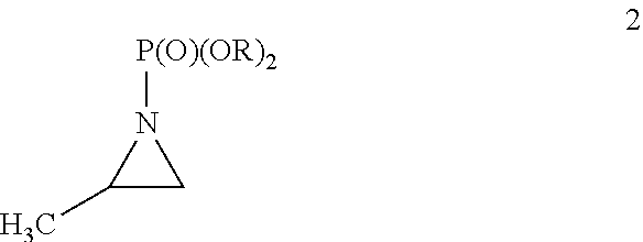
C1(C)CN1[P(O)(OR)2]
